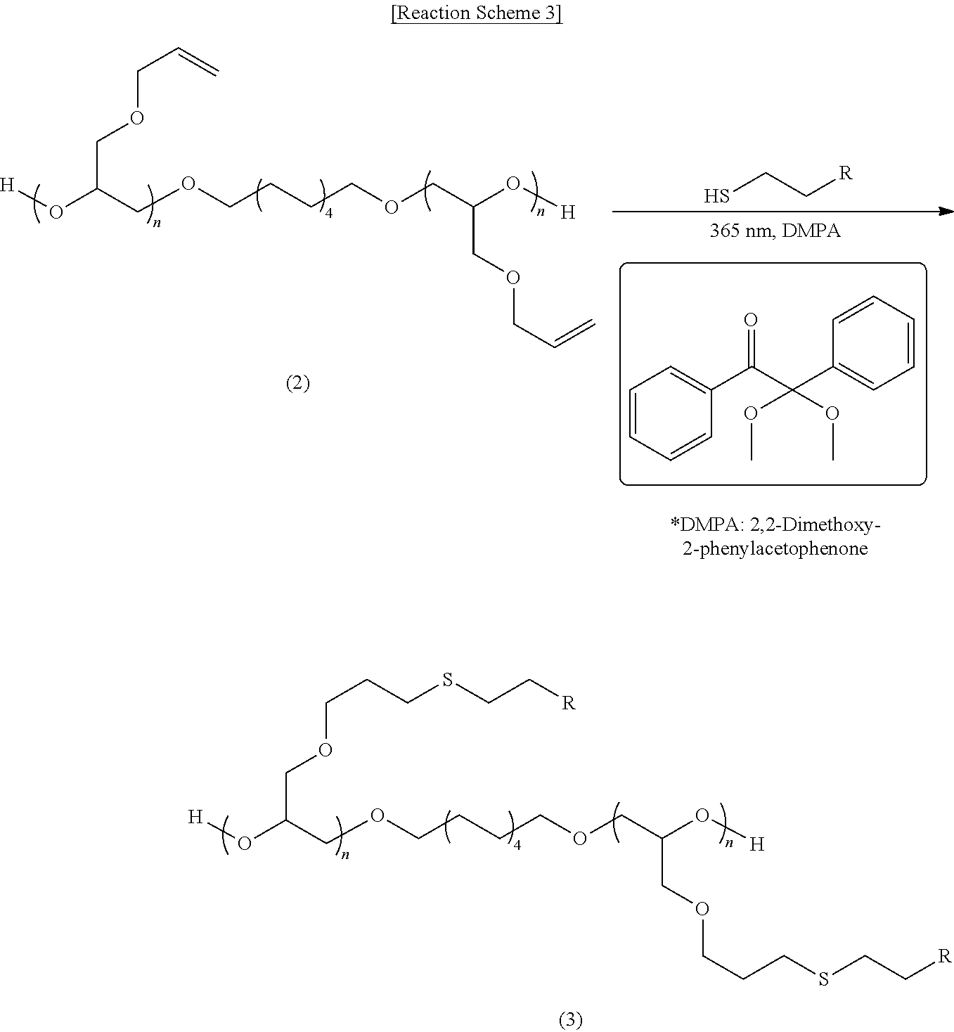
C1=CC=CC(C(C(C2=CC=CC=C2)(OC)OC)=O)=C1.SCC[R].[H]OC(COCCCCOCC(O[H])COCC=C)COCC=C.[H]OC(COCCCCOCC(O[H])COCCCSCC[R])COCCCSCC[R]
